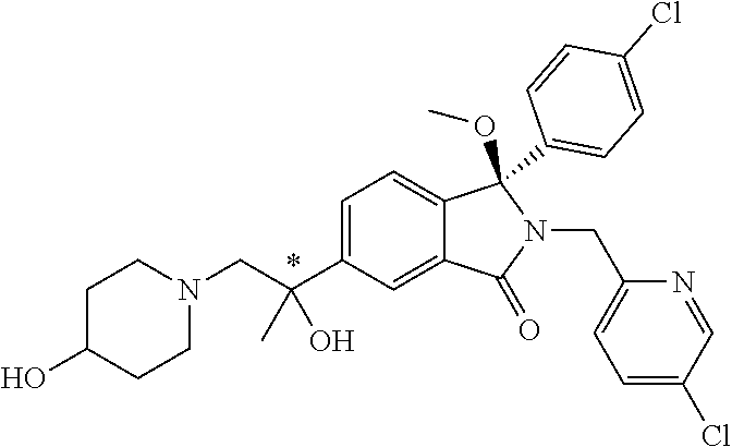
C1=C(C(CN2CCC(O)CC2)(C)O)C=C2C(=C1)C(C1=CC=C(Cl)C=C1)(OC)N(CC1=CC=C(Cl)C=N1)C2=O
